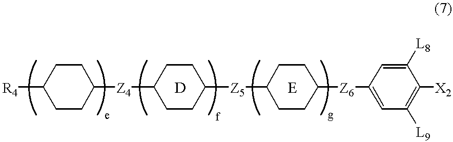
[R4]C1CCC([Z4]C2CCC([Z5]C3CCC([Z6]C4=CC([L9])=C([X2])C([L8])=C4)CC3)CC2)CC1
